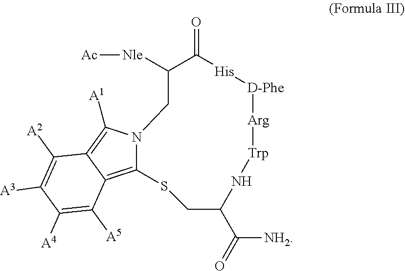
C12=C3C(=C([A1])N1CC([Nle][Ac])C(=O)[His][D-Phe][Arg][Trp]NC(C(=O)[NH2])CS2)C([A2])=C([A3])C([A4])=C3[A5]
